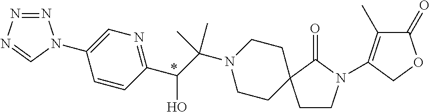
N1=NN=CN1C1=CN=C(C(C(N2CCC3(CC2)CCN(C2=C(C)C(=O)OC2)C3=O)(C)C)O)C=C1
